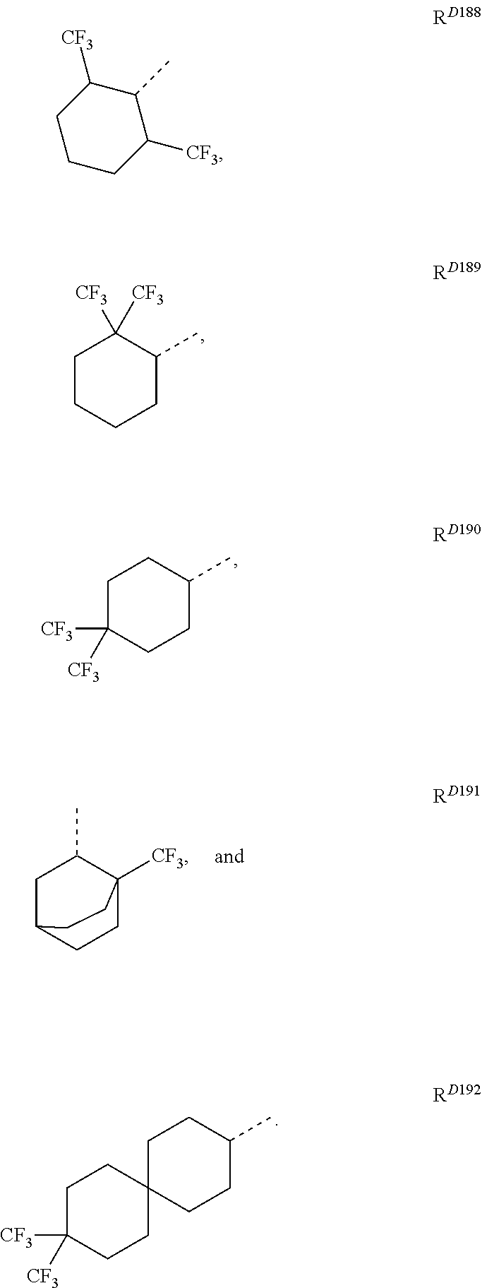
C1CCCC(C)C1([CF3])[CF3].C1CC(C)CCC1([CF3])[CF3].C1C2CCC([CF3])(C1C)CC2.C1CC2(CCC1([CF3])[CF3])CCC(C)CC2.C1(C)C([CF3])CCCC1[CF3]
